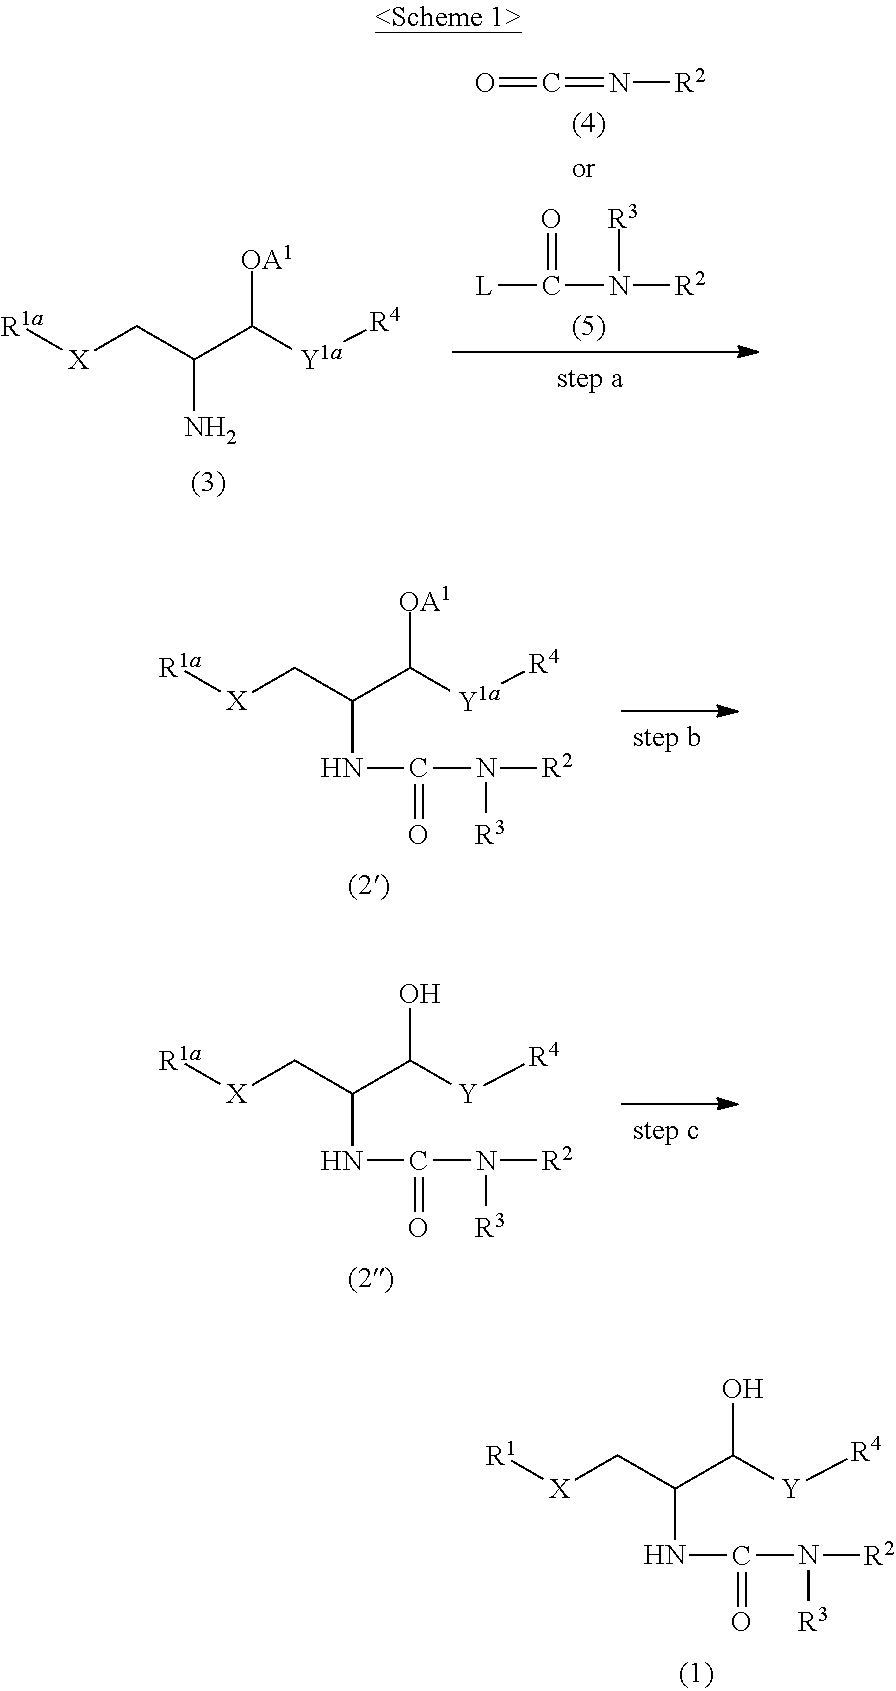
[R1a][X]CC(C([Y1a][R4])[OA1])N.O=C=N[R2].[L]C(N([R2])[R3])=O.[R1a][X]CC(C([Y1a][R4])[OA1])NC(N([R3])[R2])=O.[R1a][X]CC(C([Y][R4])O)NC(N([R3])[R2])=O.[R1][X]CC(C([Y][R4])O)NC(N([R3])[R2])=O
